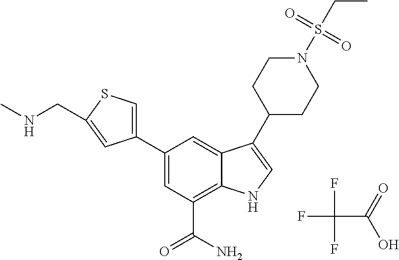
FC(F)(F)C(=O)O.C1=C(C2=CSC(CNC)=C2)C=C2C(=C1C(N)=O)NC=C2C1CCN(S(CC)(=O)=O)CC1
